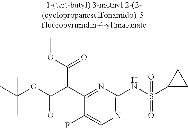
C1(C(C(OC(C)(C)C)=O)C(=O)OC)=NC(NS(C2CC2)(=O)=O)=NC=C1F
